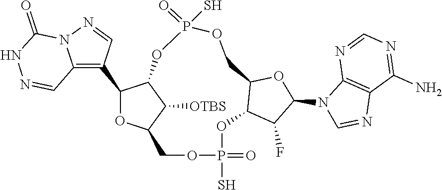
C12=C(C3OC4C([OTBS])C3OP(S)(=O)OCC3C(OP(=O)(S)OC4)C(F)C(N4C=NC5=C4N=CN=C5N)O3)C=NN1C(=O)NN=C2
